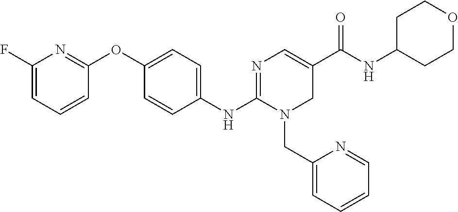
C1(F)=CC=CC(OC2=CC=C(NC3=NC=C(C(NC4CCOCC4)=O)CN3CC3=CC=CC=N3)C=C2)=N1
